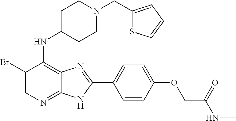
C1(Br)=CN=C2C(=C1NC1CCN(CC3=CC=CS3)CC1)N=C(C1=CC=C(OCC(NC)=O)C=C1)N2
